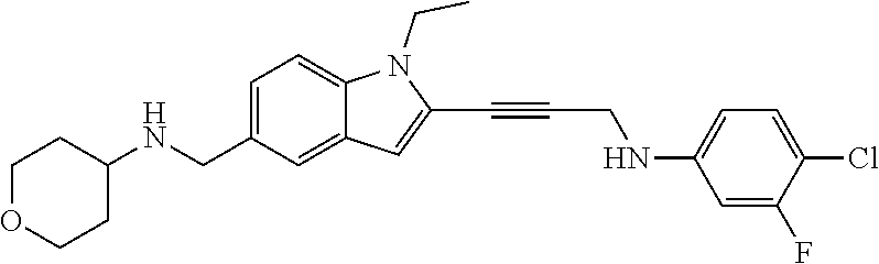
C1=C2C(=CC=C1CNC1CCOCC1)N(CC)C(C#CCNC1=CC=C(Cl)C(F)=C1)=C2
